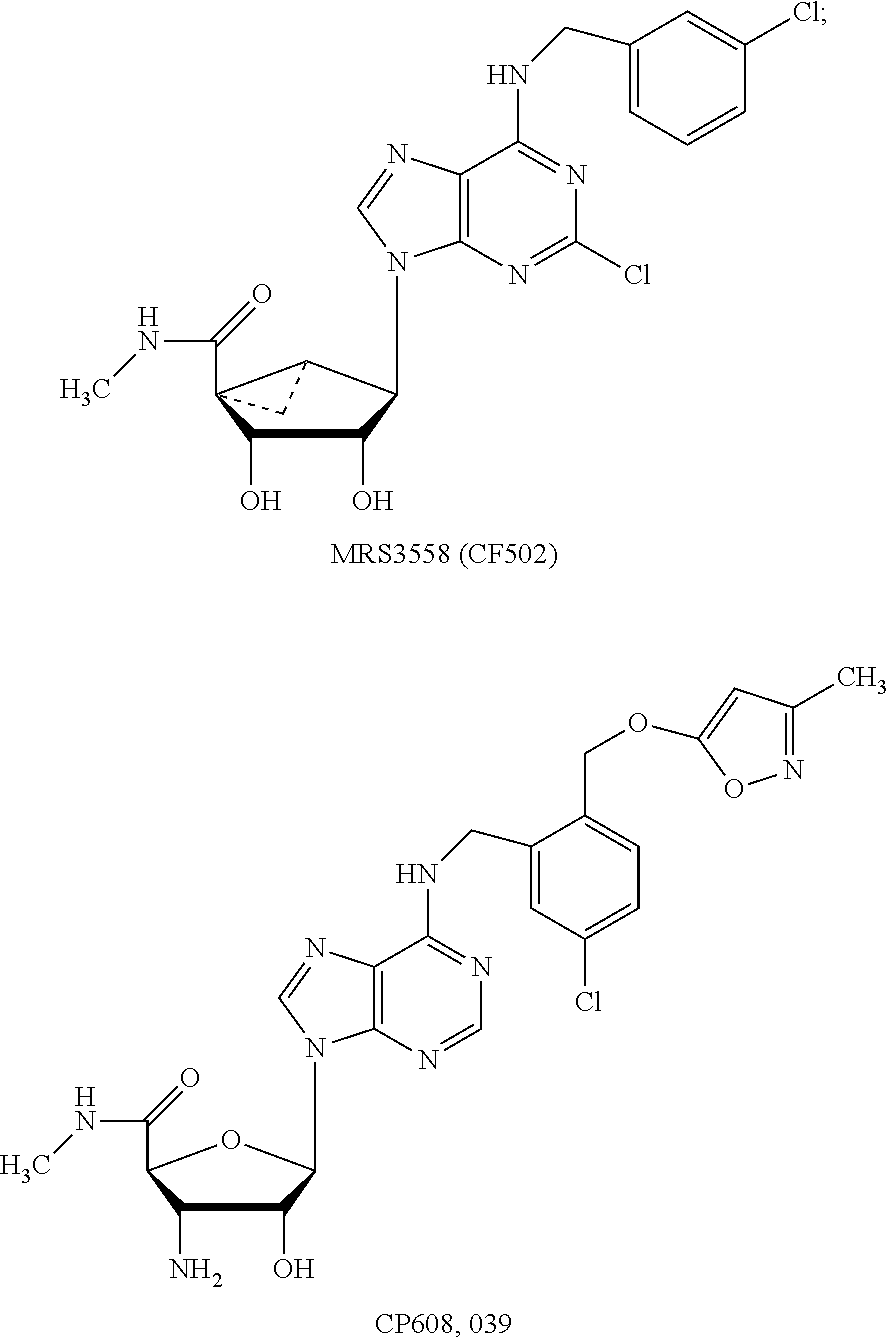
N1=C(NCC2=CC=CC(Cl)=C2)C2=C(N=C1Cl)N(C1C(O)C(O)C3(C(NC)=O)C1C3)C=N2.N1=C(NCC2=CC(Cl)=CC=C2COC2=CC(C)=NO2)C2=C(N=C1)N(C1C(O)C(N)C(C(NC)=O)O1)C=N2
